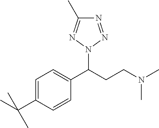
C1=C(C(C)(C)C)C=CC(C(CCN(C)C)N2N=C(C)N=N2)=C1
